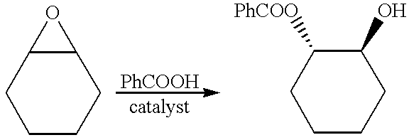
C1CCCC2C1O2.[PhCOOH].C1CCCC(O)C1[PhCOO]
